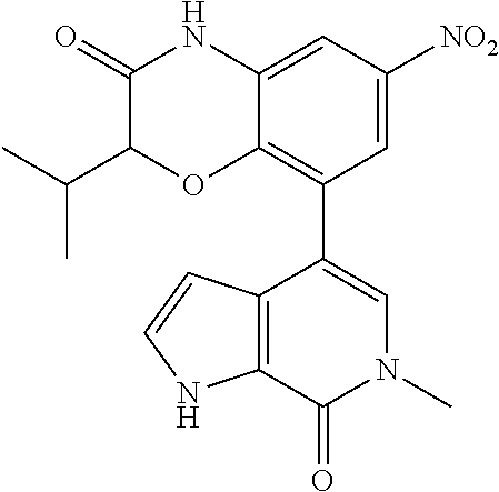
C1(=O)C(C(C)C)OC2=C(C3=CN(C)C(=O)C4=C3C=CN4)C=C([NO2])C=C2N1
